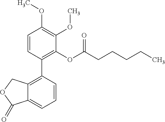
C1=CC(C2=C3C(=CC=C2)C(=O)OC3)=C(OC(CCCCC)=O)C(OC)=C1OC
